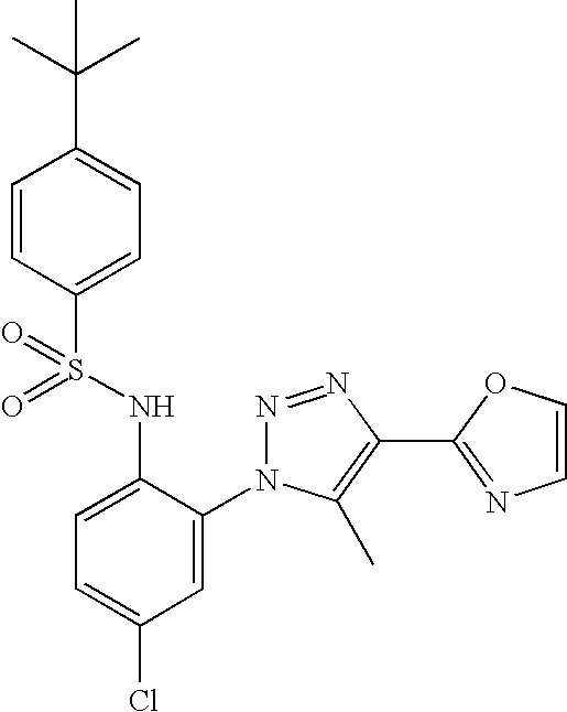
C1=CC(S(=O)(NC2=CC=C(Cl)C=C2N2N=NC(C3=NC=CO3)=C2C)=O)=CC=C1C(C)(C)C
